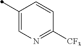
C1=CC(C)=CN=C1[CF3]
